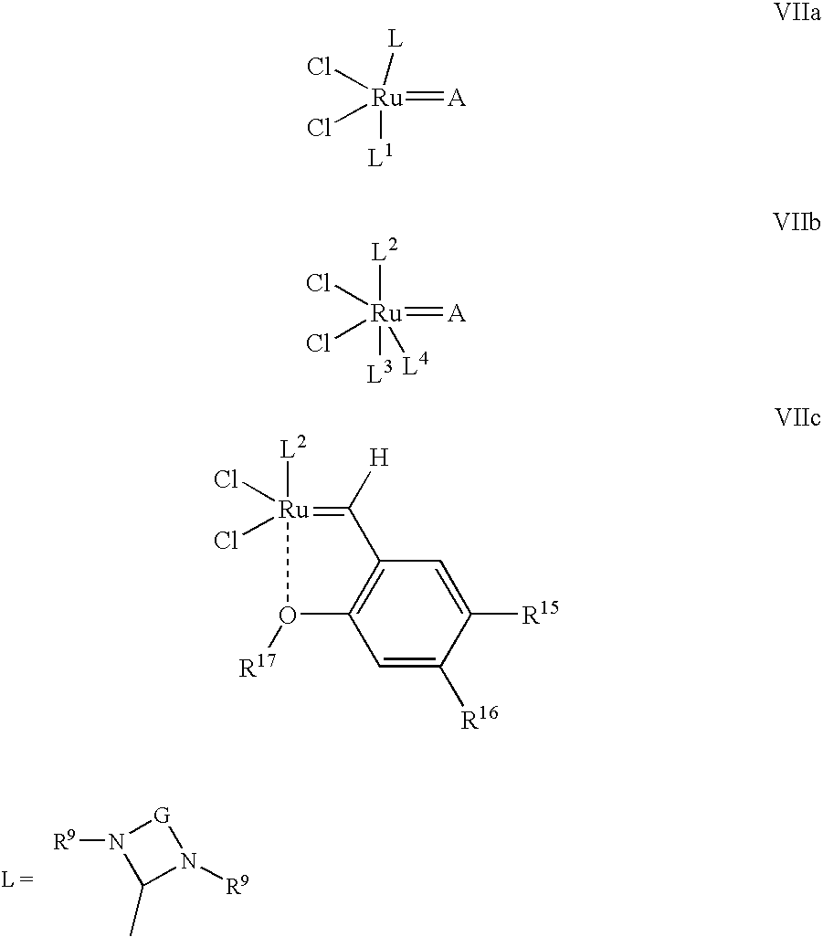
C1(C)N([R9])[G]N1[R9].[Ru](=[A])(Cl)(Cl)([L1])[L].[Ru](=[A])(Cl)(Cl)([L3])([L2])[L4].C1=C([R16])C([R15])=CC2=C1O([R17])[Ru]([L2])(Cl)(Cl)=C2[H]
